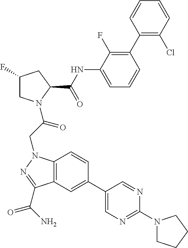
C12=C(C=C(C3=CN=C(N4CCCC4)N=C3)C=C1)C(C(=O)N)=NN2CC(=O)N1CC(F)CC1C(=O)NC1=CC=CC(C2=C(Cl)C=CC=C2)=C1F
